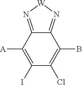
C1(I)=C([A])C2=N[W]N=C2C(B)=C1Cl
